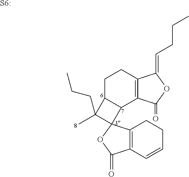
C1C2C(C3=C(C1)C(=CCCC)OC3=O)C1(C2(C)CCC)C2=C(C(=O)O1)C=CCC2.[S6:]
